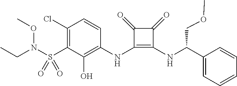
C1(Cl)=C(S(=O)(=O)N(CC)OC)C(O)=C(NC2=C(NC(C3=CC=CC=C3)COC)C(=O)C2=O)C=C1
